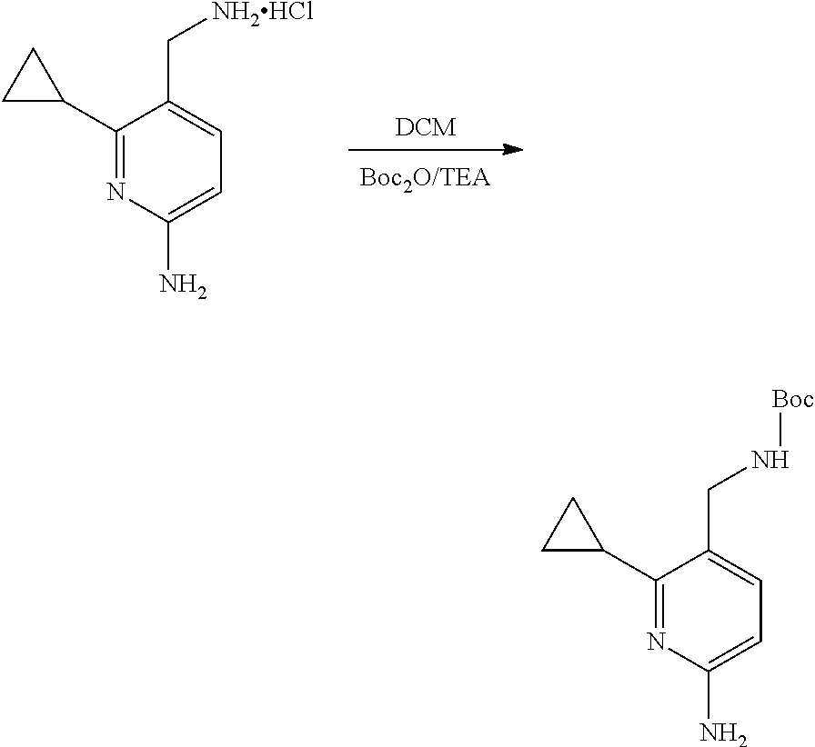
[DCM].C1(C2CC2)=NC(N)=CC=C1C[NH2HCl].C1(C2CC2)=NC(N)=CC=C1CN[Boc]
